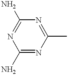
N1=C(N)N=C(C)N=C1N
